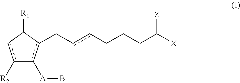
C1([R1])cc([R2])-c([A]B)c1CccCCCC([X])[Z]
